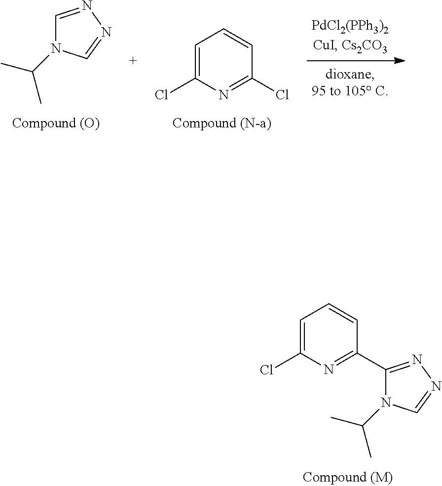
C1=CC=C(Cl)N=C1Cl.C1=NN=CN1C(C)C.C1=C(Cl)N=C(C2=NN=CN2C(C)C)C=C1
